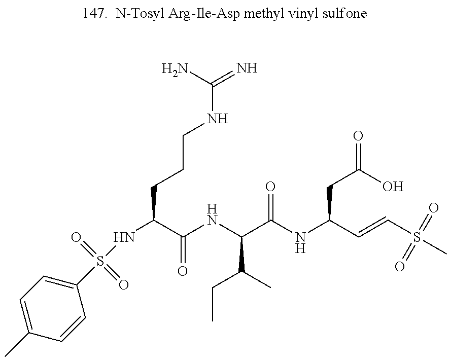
C1(C)=CC=C(S(NC(CCCNC(N)=N)C(NC(C(NC(C=CS(C)(=O)=O)CC(=O)O)=O)C(C)CC)=O)(=O)=O)C=C1
